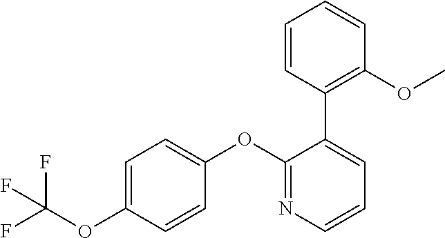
FC(OC1=CC=C(OC2=NC=CC=C2C2=C(OC)C=CC=C2)C=C1)(F)F
